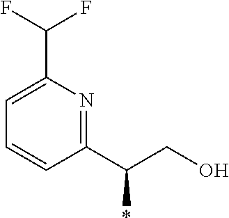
C1(C(F)F)=CC=CC(C(CO)*)=N1
